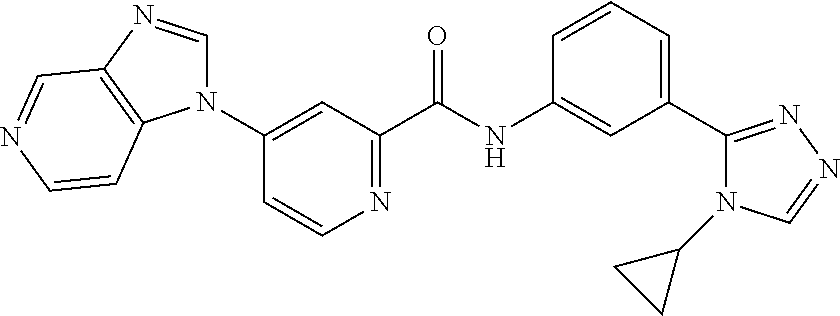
C1(N2C=NC3=C2C=CN=C3)=CC(C(NC2=CC(C3=NN=CN3C3CC3)=CC=C2)=O)=NC=C1
